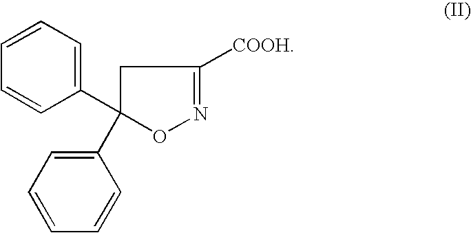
C1=CC=C(C2(C3=CC=CC=C3)CC([COOH])=NO2)C=C1
